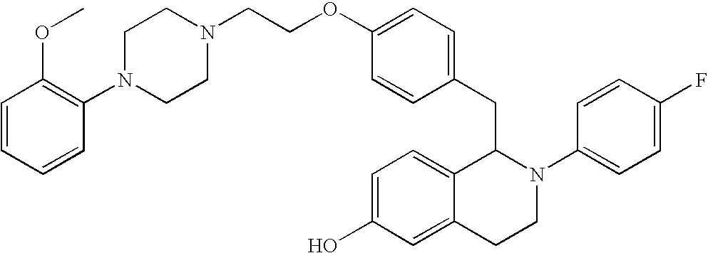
O(C1=CC=C(CC2C3=CC=C(O)C=C3CCN2C2=CC=C(F)C=C2)C=C1)CCN1CCN(C2=C(OC)C=CC=C2)CC1
